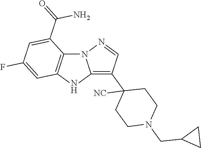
N12C3=C(NC1=C(C1([NC])CCN(CC4CC4)CC1)C=N2)C=C(F)C=C3C(=O)N
